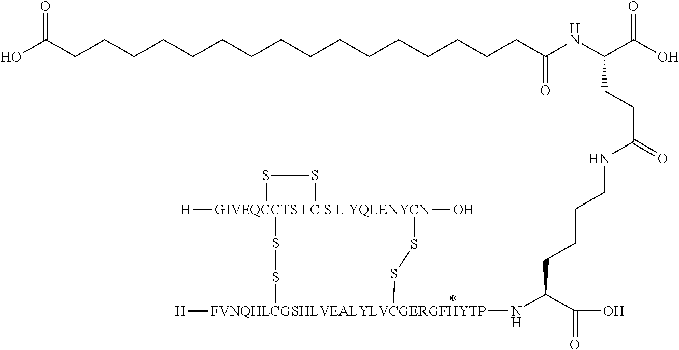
C(CCC(C(O)=O)N[FVNQHLCGSHLVEALYLVCGERGFHYTP]1([H])SS[GIVEQCCTS I C S L YQLENYCN]2([H])(O)(SS1)SS2)CNC(CCC(NC(=O)CCCCCCCCCCCCCCCCC(O)=O)C(=O)O)=O
